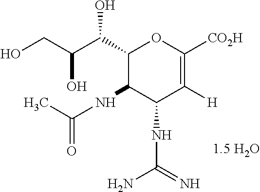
C1(C(C(CO)O)O)C(NC(=O)C)C(NC(N)=N)C([H])=C([CO2H])O1
